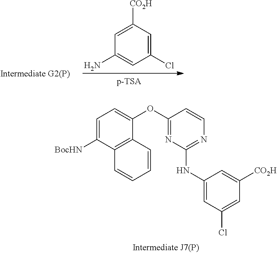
C1(Cl)=CC([CO2H])=CC(N)=C1.C1=C([BocHN])C2=C(C(OC3=NC(NC4=CC(Cl)=CC([CO2H])=C4)=NC=C3)=C1)C=CC=C2
